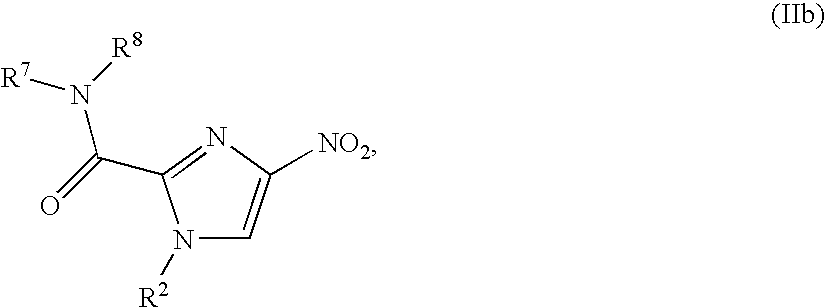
N1([R2])C=C([NO2])N=C1C(=O)N([R8])[R7]
